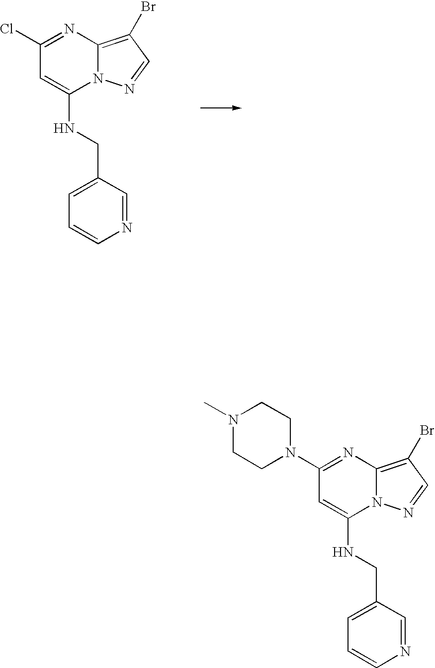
N1=C(Cl)C=C(NCC2=CC=CN=C2)N2C1=C(Br)C=N2.N1=C(N2CCN(C)CC2)C=C(NCC2=CC=CN=C2)N2C1=C(Br)C=N2
